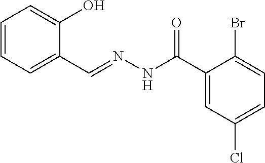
C1=CC=C(C=NNC(C2=CC(Cl)=CC=C2Br)=O)C(O)=C1
